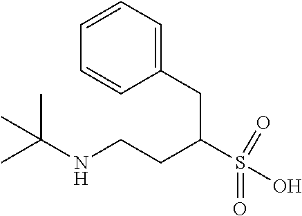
CC(NCCC(S(=O)(=O)O)CC1=CC=CC=C1)(C)C
